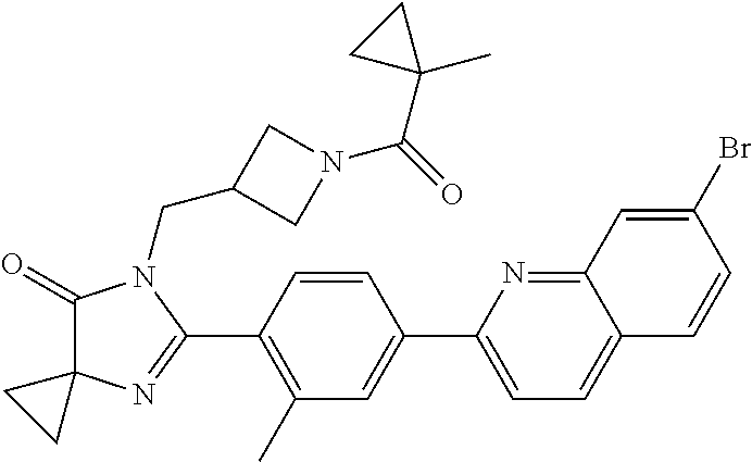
C1(=O)C2(N=C(C3=C(C)C=C(C4=CC=C5C(=N4)C=C(Br)C=C5)C=C3)N1CC1CN(C(=O)C3(C)CC3)C1)CC2
